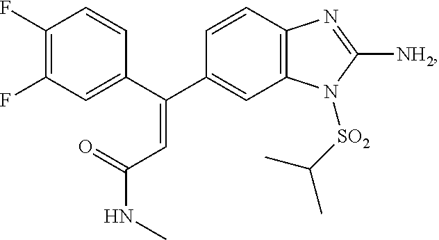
C1(F)=C(F)C=C(C(C2=CC3=C(C=C2)N=C([NH2])N3[SO2]C(C)C)=CC(NC)=O)C=C1
